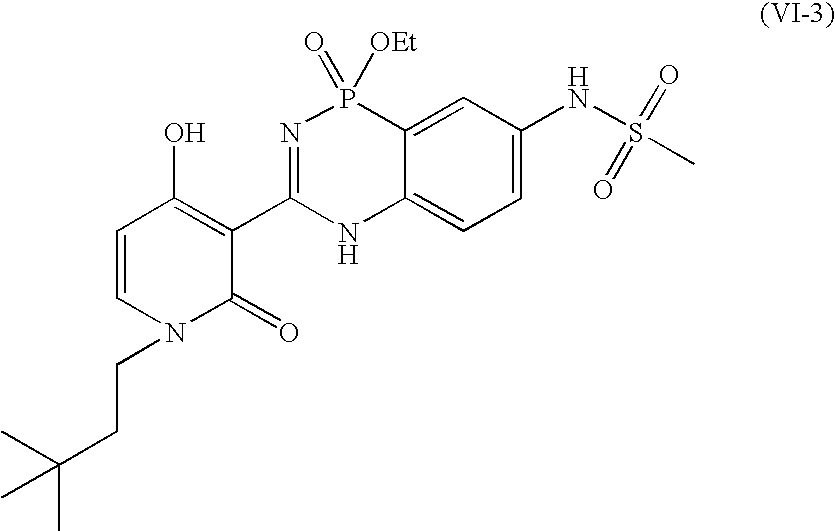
C1=CC(O)=C(C2=NP(=O)([OEt])C3=CC(NS(C)(=O)=O)=CC=C3N2)C(=O)N1CCC(C)(C)C
